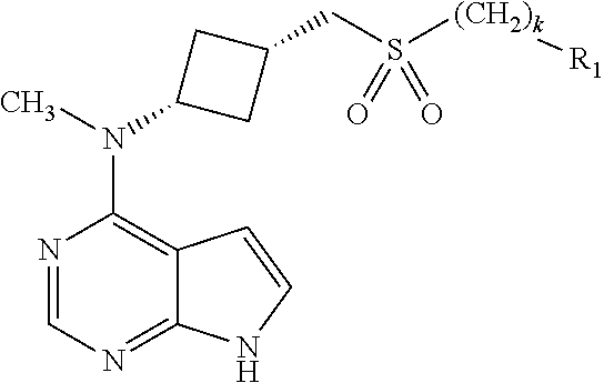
N1=CN=C2C(=C1N(C)C1CC(CS([(CH2)k][R1])(=O)=O)C1)C=CN2
